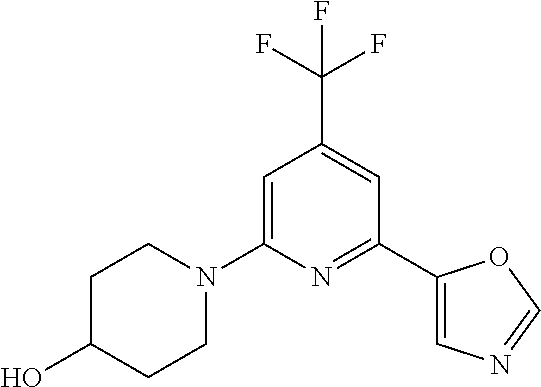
C1=C(N2CCC(O)CC2)N=C(C2=CN=CO2)C=C1C(F)(F)F
